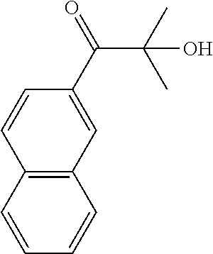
C1(C(C(C)(C)O)=O)=CC2=C(C=C1)C=CC=C2
